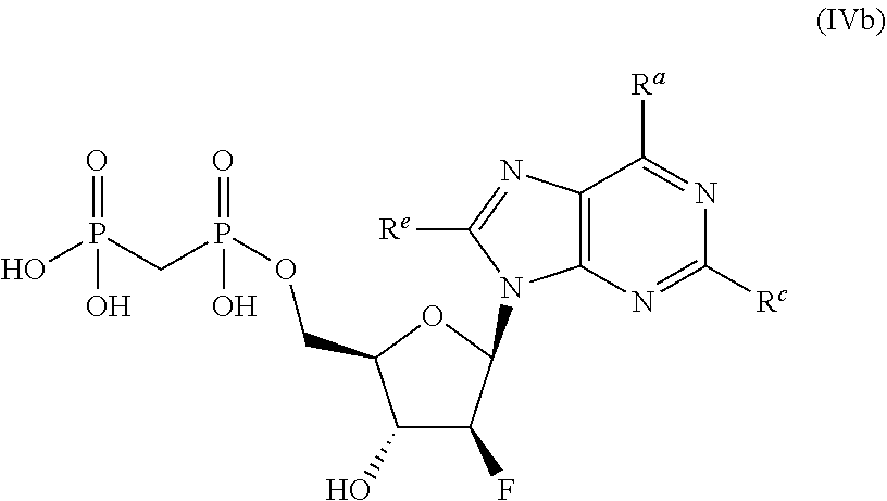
OP(CP(OCC1C(O)C(F)C(N2C3=C(N=C2[Re])C([Ra])=NC([Rc])=N3)O1)(O)=O)(O)=O
